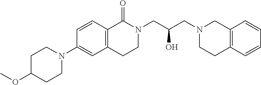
C1=CC2=C(C=C1N1CCC(OC)CC1)CCN(CC(CN1CCC3=C(C1)C=CC=C3)O)C2=O
